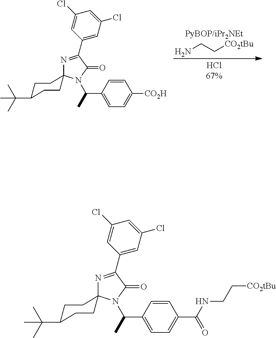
NCC[CO2tBu].[PyBOP/iPr2NEt].N1=C(C2=CC(Cl)=CC(Cl)=C2)C(=O)N(C(C)C2=CC=C([CO2H])C=C2)C12CCC(C(C)(C)C)CC2.N1=C(C2=CC(Cl)=CC(Cl)=C2)C(=O)N(C(C)C2=CC=C(C(NCC[CO2tBu])=O)C=C2)C12CCC(C(C)(C)C)CC2
